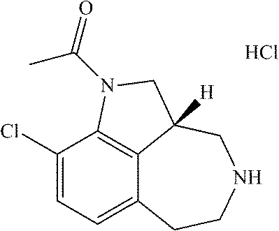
C1(Cl)=CC=C2C3=C1N(C(C)=O)CC3([H])CNCC2.Cl
